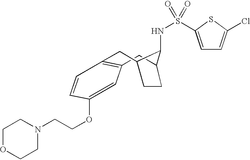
C1=C(OCCN2CCOCC2)C=CC2=C1CC1CCC(C2)C1NS(=O)(=O)C1=CC=C(Cl)S1
